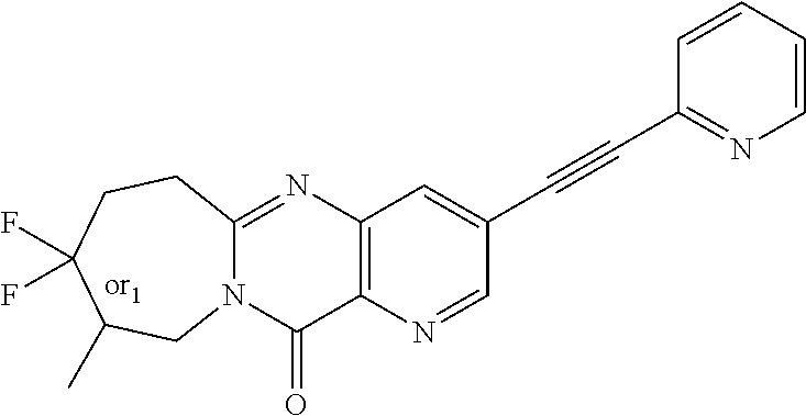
C12=C(N=CC(C#CC3=NC=CC=C3)=C1)C(=O)N1C(=N2)CCC(F)(F)C(C)C1
